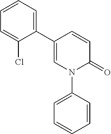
C1(C2=CC=CC=C2Cl)=CN(C2=CC=CC=C2)C(=O)C=C1
